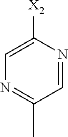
C1([X2])=CN=C(C)C=N1
